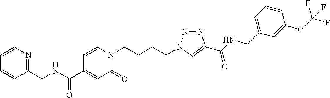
C(NC(C1=CC(=O)N(CCCCN2N=NC(C(NCC3=CC=CC(OC(F)(F)F)=C3)=O)=C2)C=C1)=O)C1=NC=CC=C1
